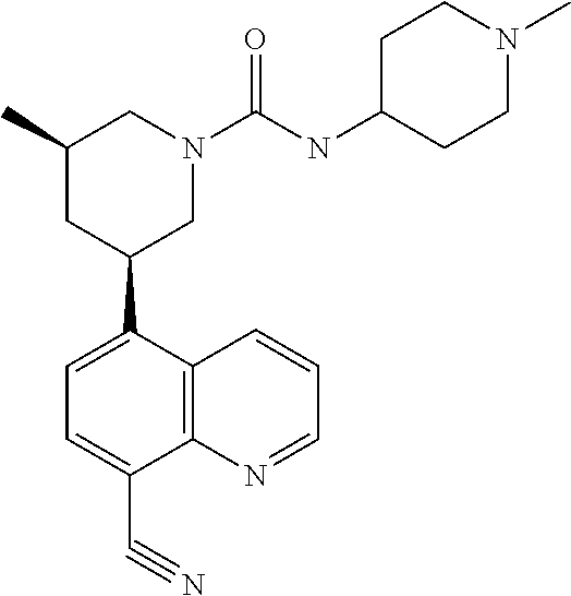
C1=C(C2CC(C)CN(C(=O)NC3CCN(C)CC3)C2)C2=C(C(C#N)=C1)N=CC=C2
